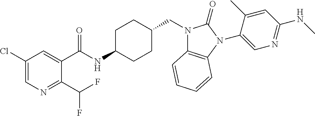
C1(Cl)=CN=C(C(F)F)C(C(NC2CCC(CN3C4=C(N(C5=CN=C(NC)C=C5C)C3=O)C=CC=C4)CC2)=O)=C1
